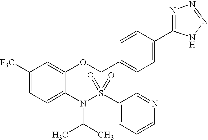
C1([F3C])=CC=C(N(S(C2=CC=CN=C2)(=O)=O)C(C)C)C(OCC2=CC=C(C3=NN=NN3)C=C2)=C1
